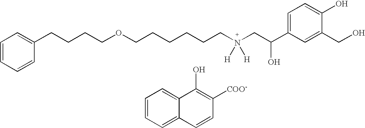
C1=CC=CC(CCCCOCCCCCCN(CC(C2=CC=C(O)C(CO)=C2)O)([H])[H])=C1.C1=CC=C2C(=C1)C(O)=C([COO-])C=C2
